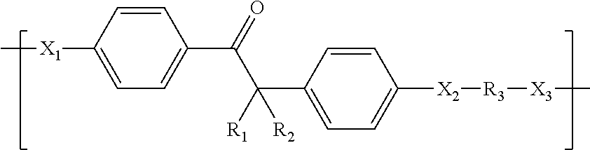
C1=CC([X1]C)=CC=C1C(=O)C([R1])(C1=CC=C([X2][R3][X3]C)C=C1)[R2]
